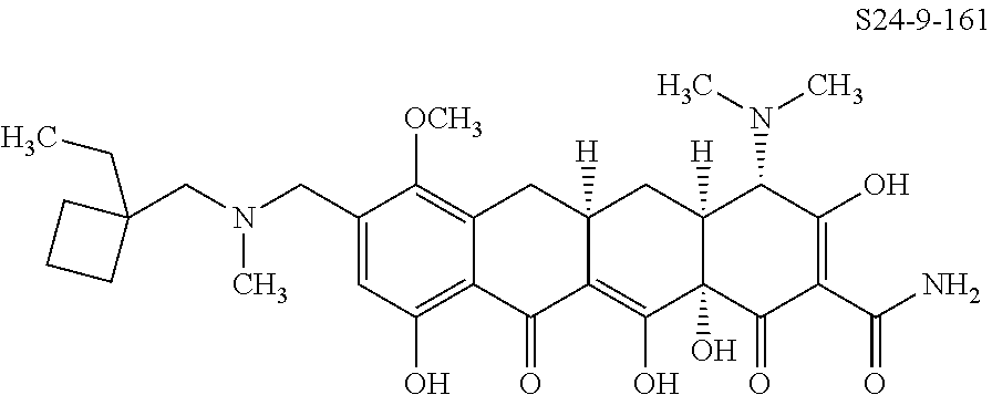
C1=C(CN(CC2(CC)CCC2)C)C([OCH3])=C2C(=C1O)C(=O)C1=C(O)C3(O)C([H])(CC1([H])C2)C(N(C)C)C(O)=C(C(N)=O)C3=O
